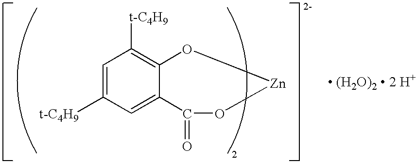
C1=C([t-C4H9])C=C2C(=C1[t-C4H9])O[Zn]OC2=O.[ (H2O)2  2 H+]
